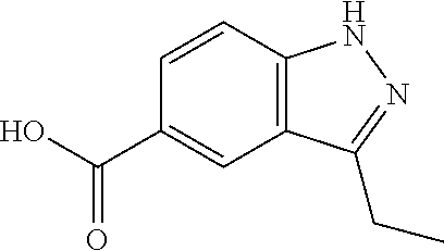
C1(C(O)=O)=CC2=C(C=C1)NN=C2CC
